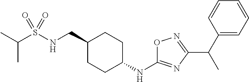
C(S(NCC1CCC(NC2=NC(C(C3=CC=CC=C3)C)=NO2)CC1)(=O)=O)(C)C
